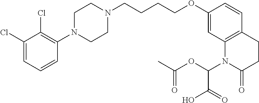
C1=C(Cl)C(Cl)=C(N2CCN(CCCCOC3=CC4=C(C=C3)CCC(=O)N4C(OC(C)=O)C(=O)O)CC2)C=C1
